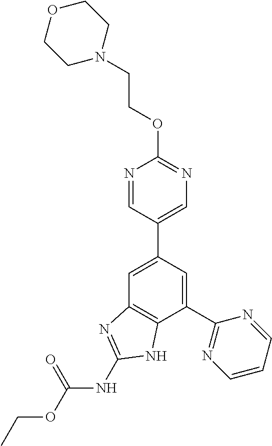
C1(C2=NC=CC=N2)=CC(C2=CN=C(OCCN3CCOCC3)N=C2)=CC2=C1NC(NC(OCC)=O)=N2
